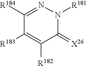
C1(=[X26])N([R181])N=C([R184])C([R183])=C1[R182]
